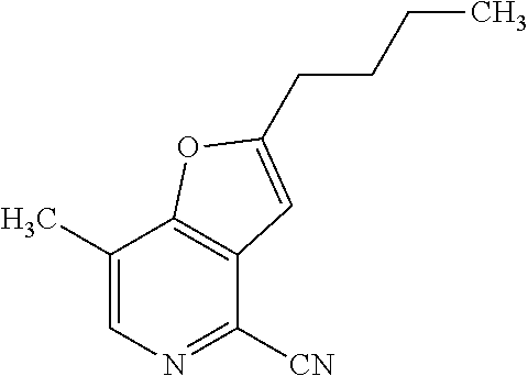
C1(C)=CN=C([CN])C2=C1OC(CCCC)=C2
